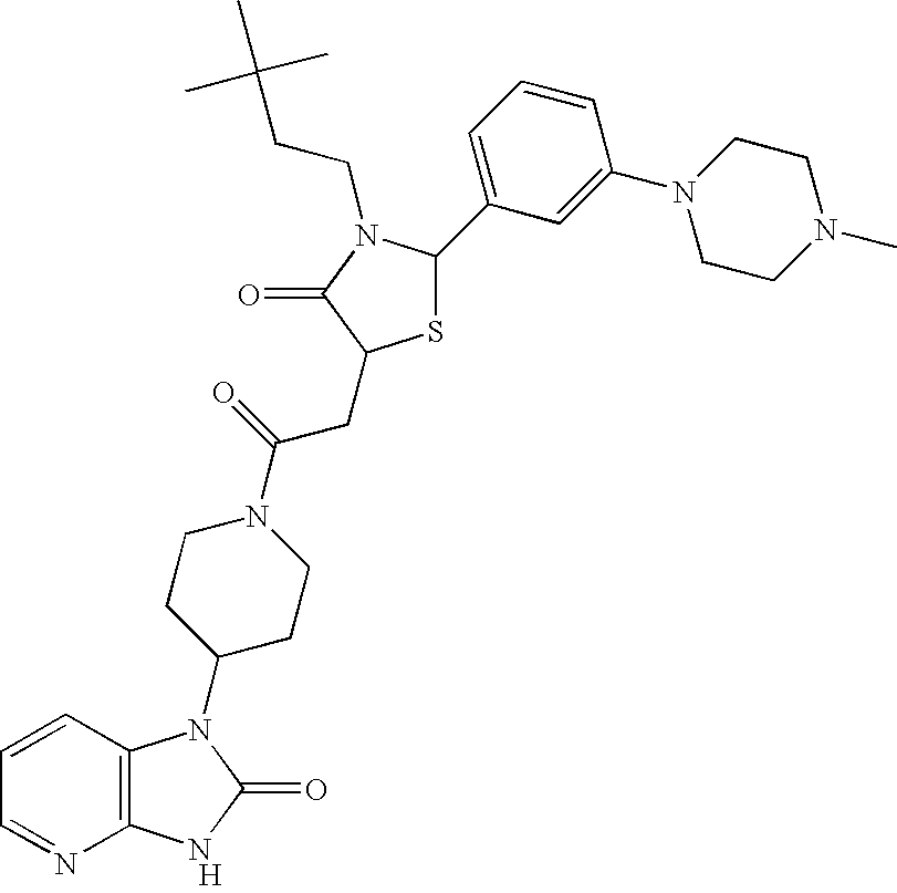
[H].C12=C(C=CC=N1)N(C1CCN(C(=O)CC3SC(C4=CC=CC(N5CCN(C)CC5)=C4)N(CCC(C)(C)C)C3=O)CC1)C(=O)N2
